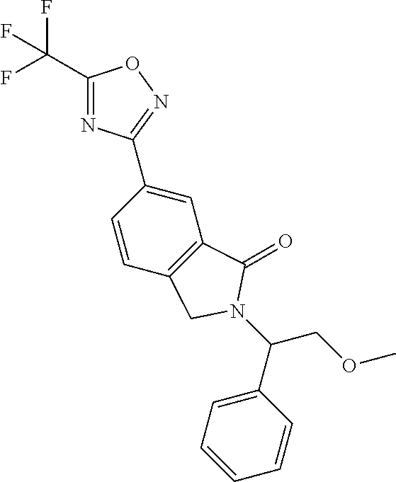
C1(C(F)(F)F)=NC(C2=CC3=C(C=C2)CN(C(C2=CC=CC=C2)COC)C3=O)=NO1
